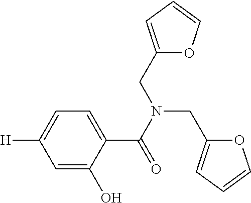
C1=C(O)C(C(=O)N(CC2=CC=CO2)CC2=CC=CO2)=CC=C1[H]
